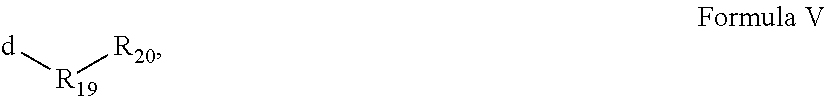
[R20][R19][d]
